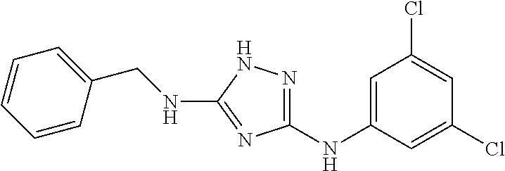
C(NC1=NC(NC2=CC(Cl)=CC(Cl)=C2)=NN1)C1=CC=CC=C1
